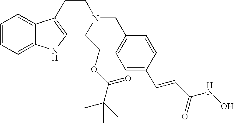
C1=CC=C2C(=C1)C(CCN(CCOC(C(C)(C)C)=O)CC1=CC=C(C=CC(NO)=O)C=C1)=CN2
